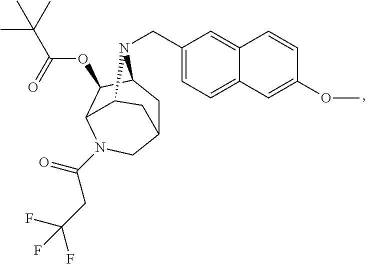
C1(CN2C3CC4CN(C(CC(F)(F)F)=O)C(C3OC(C(C)(C)C)=O)C2C4)=CC=C2C(=C1)C=CC(OC)=C2
